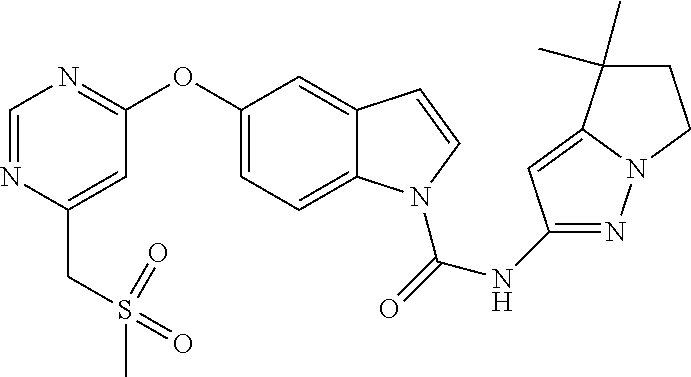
O(C1=CC=C2C(=C1)C=CN2C(NC1=NN2C(=C1)C(C)(C)CC2)=O)C1=NC=NC(CS(C)(=O)=O)=C1
